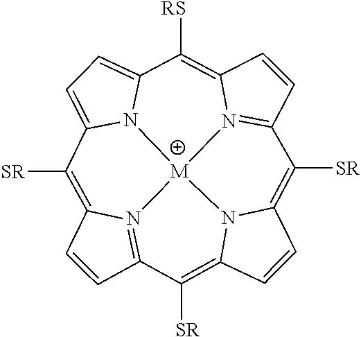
C1=CC2=N3C1=C([SR])C1=CC=C4N1[M]31N3=C(C=CC3=C4[RS])C([SR])=C3C=CC(=C2[SR])N31
